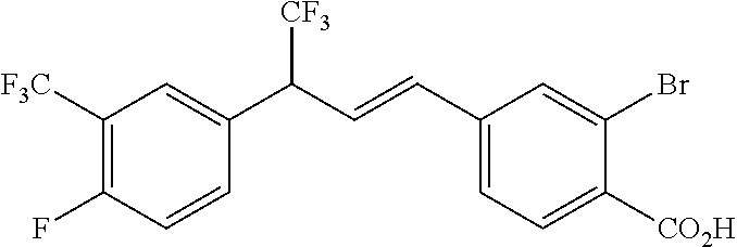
[CO2H]C1=CC=C(C=CC(C2=CC([F3C])=C(F)C=C2)[CF3])C=C1Br
